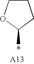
C1COC(*)C1
